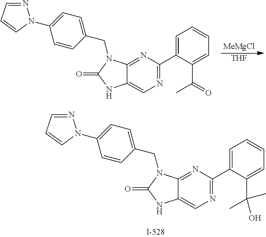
N1=C2C(=CN=C1C1=CC=CC=C1C(O)(C)C)NC(=O)N2CC1=CC=C(N2N=CC=C2)C=C1.[MeMgCl].[THF].N1=C2C(=CN=C1C1=CC=CC=C1C(C)=O)NC(=O)N2CC1=CC=C(N2N=CC=C2)C=C1
